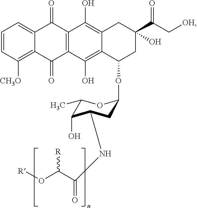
[R]OC([R])C(=O)NC1C(O)C(C)OC(OC2CC(C(C[OH])=O)(O)CC3=C(O)C4=C(C(O)=C23)C(=O)C2=C([CH3O])C=CC=C2C4=O)C1
